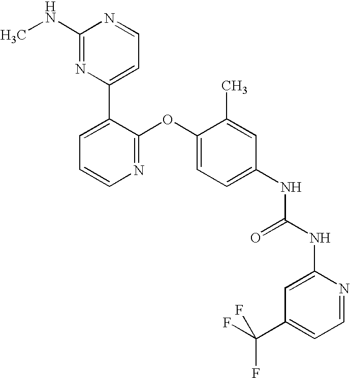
C1(NC)=NC(C2=CC=CN=C2OC2=CC=C(NC(NC3=CC(C(F)(F)F)=CC=N3)=O)C=C2C)=CC=N1
